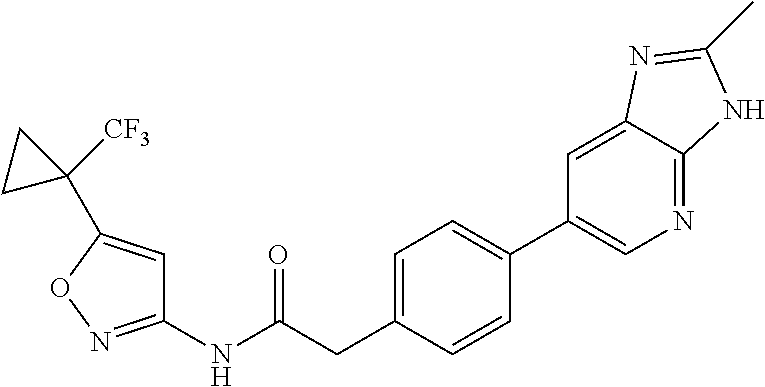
C1=C(CC(NC2=NOC(C3([CF3])CC3)=C2)=O)C=CC(C2=CN=C3C(=C2)N=C(C)N3)=C1
